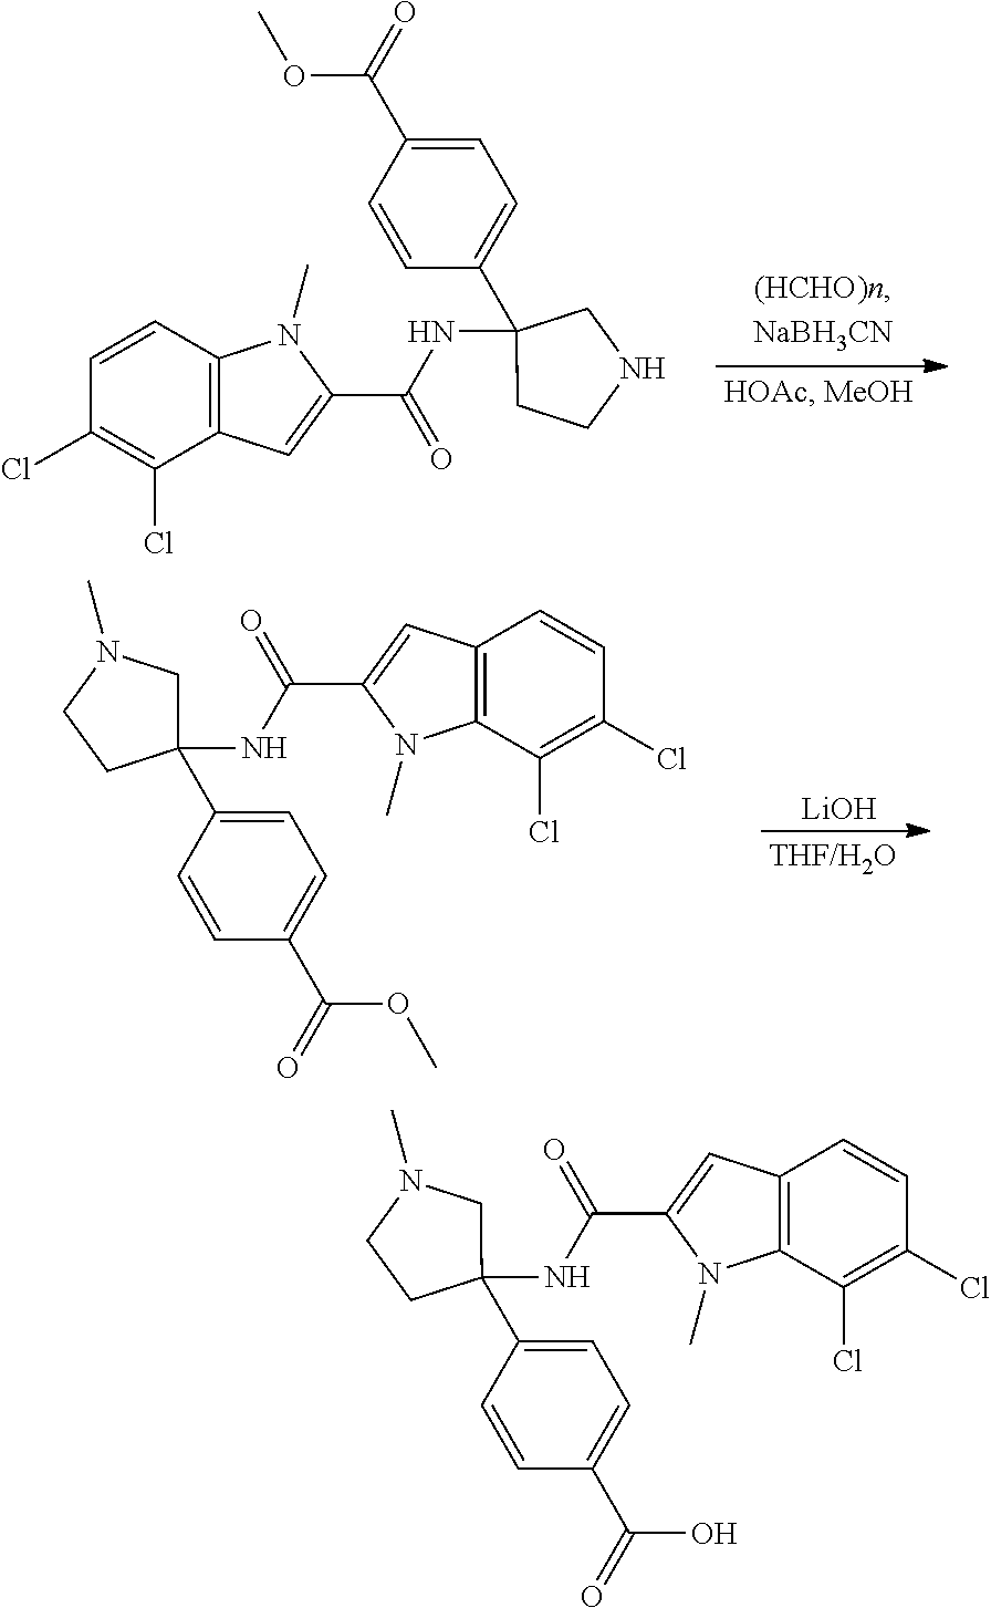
C12=C(C=CC(Cl)=C1Cl)N(C)C(C(=O)NC1(C3=CC=C(C(OC)=O)C=C3)CCNC1)=C2.[LiOH].C12=C(C(Cl)=C(Cl)C=C1)N(C)C(C(=O)NC1(C3=CC=C(C(OC)=O)C=C3)CN(C)CC1)=C2.C12=C(C(Cl)=C(Cl)C=C1)N(C)C(C(=O)NC1(C3=CC=C(C(O)=O)C=C3)CN(C)CC1)=C2
